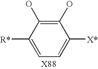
C1=C([X*])C(O)=C(O)C([R*])=C1
